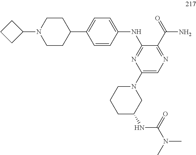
C1CC(C2=CC=C(NC3=NC(N4CCCC(NC(=O)N(C)C)C4)=CN=C3C(N)=O)C=C2)CCN1C1CCC1
